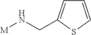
C1=C(CN[M])SC=C1
